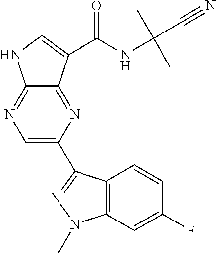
C1=C(C2=NN(C)C3=C2C=CC(F)=C3)N=C2C(=N1)NC=C2C(NC(C)(C)C#N)=O
